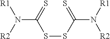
C(N([R1])[R2])(=S)SSC(N([R1])[R2])=S
